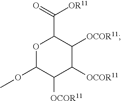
O1C(OC)C([OCOR11])C([OCOR11])C([OCOR11])C1C(=O)[OR11]
